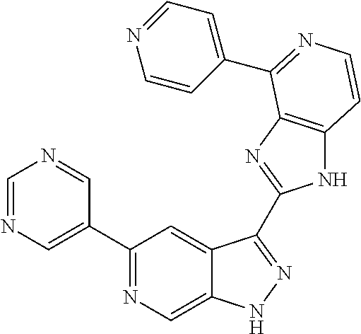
C1=NC=C(C2=NC=C3C(=C2)C(C2=NC4=C(N2)C=CN=C4C2=CC=NC=C2)=NN3)C=N1
